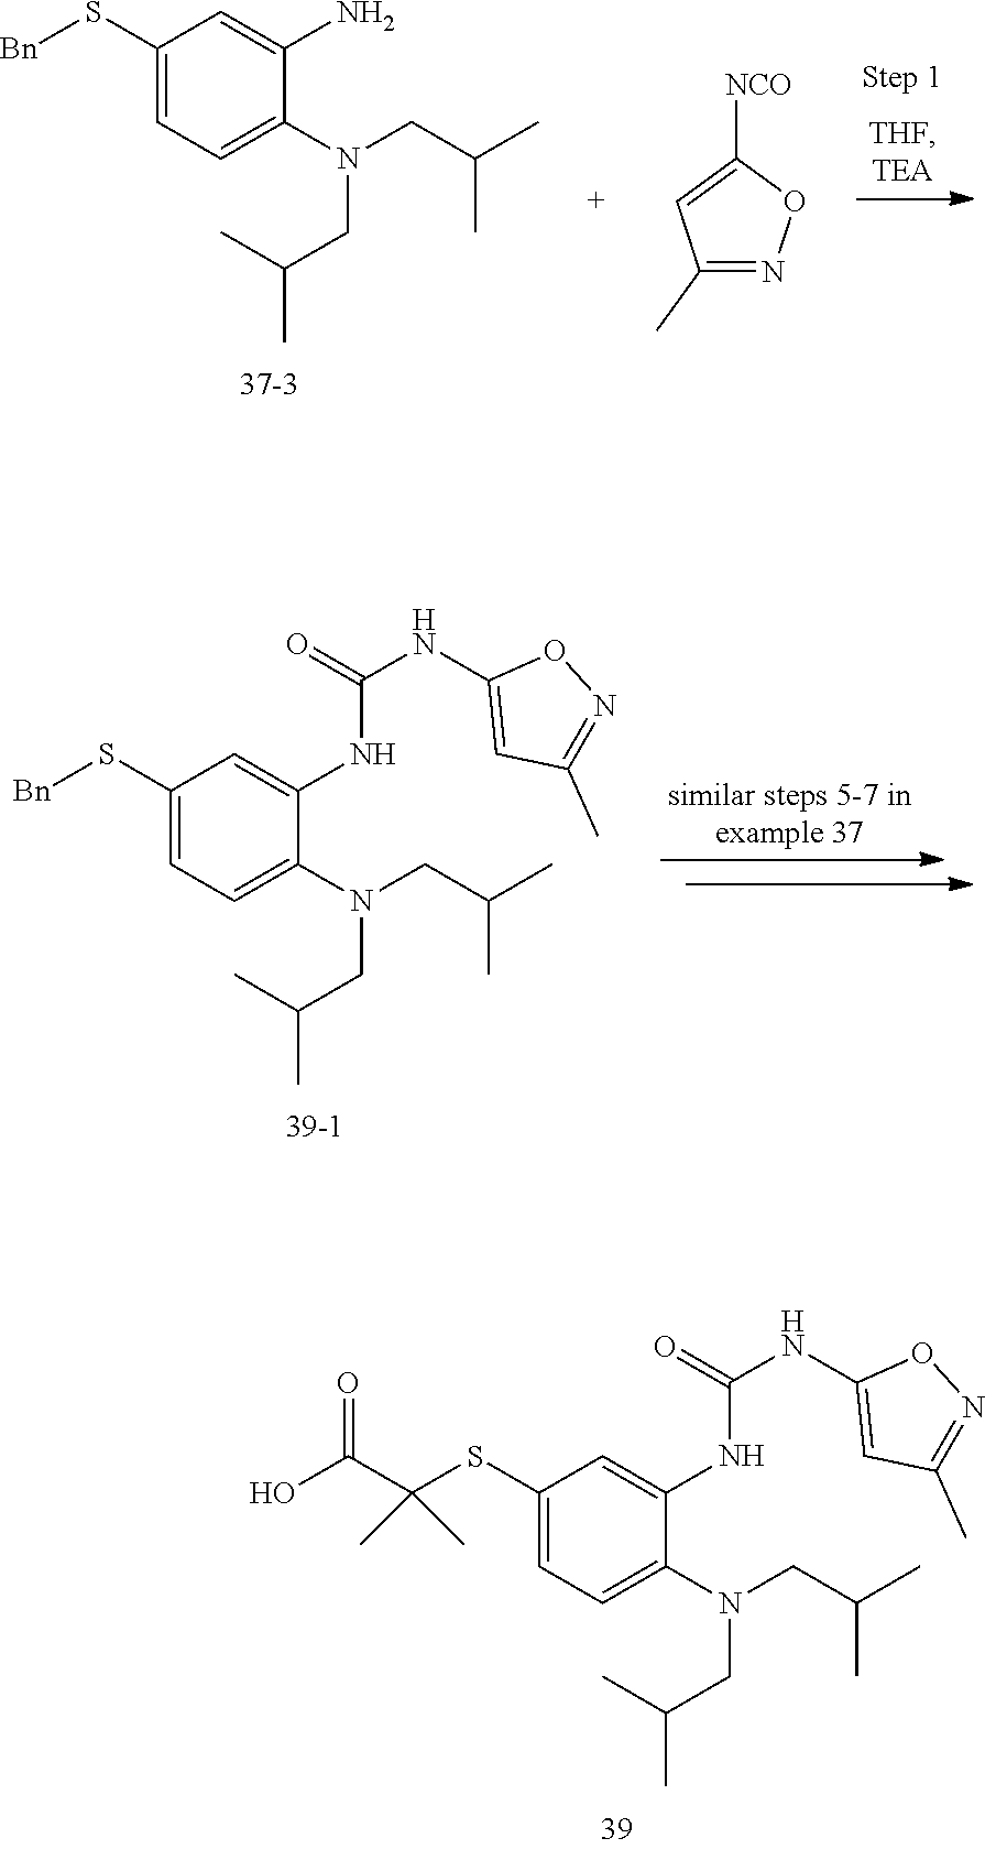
C1(S[Bn])=CC=C(N(CC(C)C)CC(C)C)C(N)=C1.C1(C)=NOC([NCO])=C1.C1(SC(C(O)=O)(C)C)=CC=C(N(CC(C)C)CC(C)C)C(NC(NC2=CC(C)=NO2)=O)=C1.C1(S[Bn])=CC=C(N(CC(C)C)CC(C)C)C(NC(NC2=CC(C)=NO2)=O)=C1
